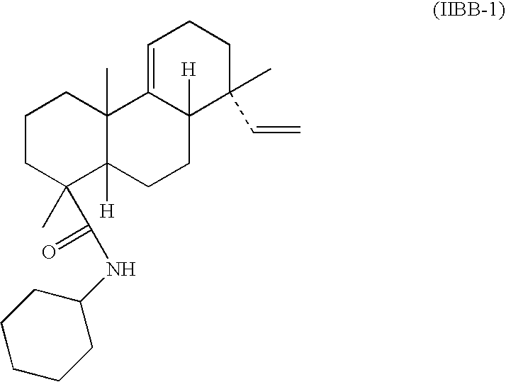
C1CC(C)(C(NC2CCCCC2)=O)C2([H])C(C)(C1)C1=CCCC(C=C)(C)C1([H])CC2
